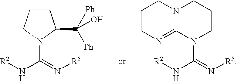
C1CCN(C(=N[R5])N[R2])C1C([Ph])(O)[Ph].N1(C(=N[R5])N[R2])CCCN2C1=NCCC2
